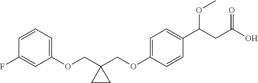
C1(OCC2(COC3=CC=C(C(CC(O)=O)OC)C=C3)CC2)=CC=CC(F)=C1
